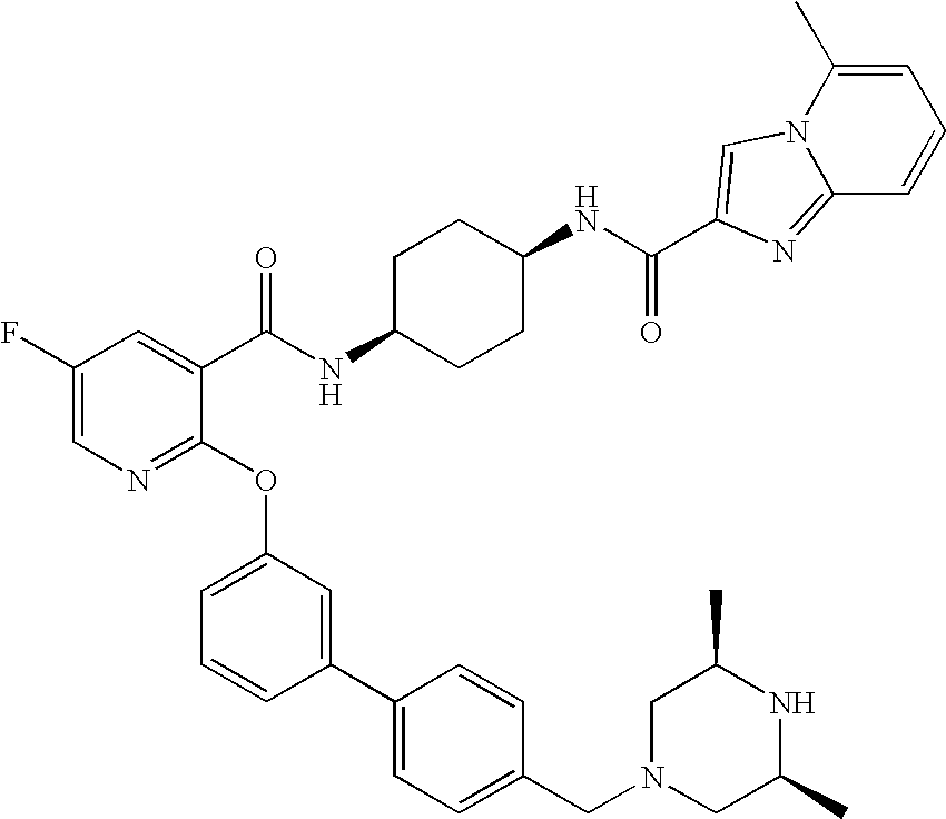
C1(F)=CN=C(OC2=CC=CC(C3=CC=C(CN4CC(C)NC(C)C4)C=C3)=C2)C(C(NC2CCC(NC(=O)C3=CN4C(C)=CC=CC4=N3)CC2)=O)=C1
